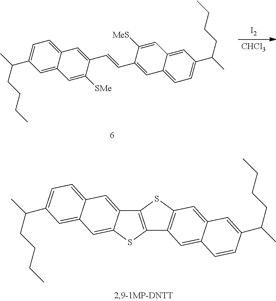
[I2].[CHCl3].C1=C2C(=CC=C1C(C)CCCC)C=C(C=CC1=CC3=CC=C(C(CCCC)C)C=C3C=C1[MeS])C([SMe])=C2.C12=C(SC3=C1C=C1C(=C3)C=C(C(C)CCCC)C=C1)C1=CC3=CC=C(C(C)CCCC)C=C3C=C1S2
